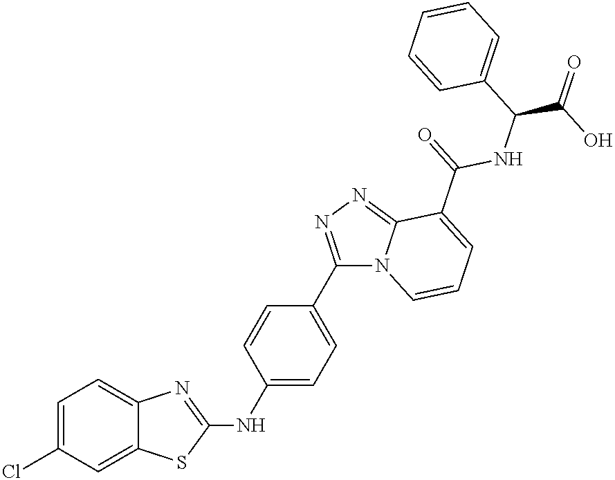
C1=C(Cl)C=C2C(=C1)N=C(NC1=CC=C(C3=NN=C4C(C(=O)NC(C(O)=O)C5=CC=CC=C5)=CC=CN43)C=C1)S2
